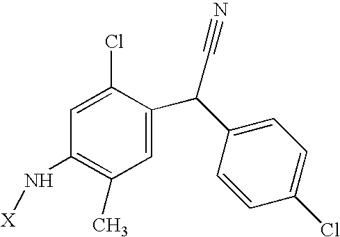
C1(N[X])=C(C)C=C(C(C2=CC=C(Cl)C=C2)C#N)C(Cl)=C1
